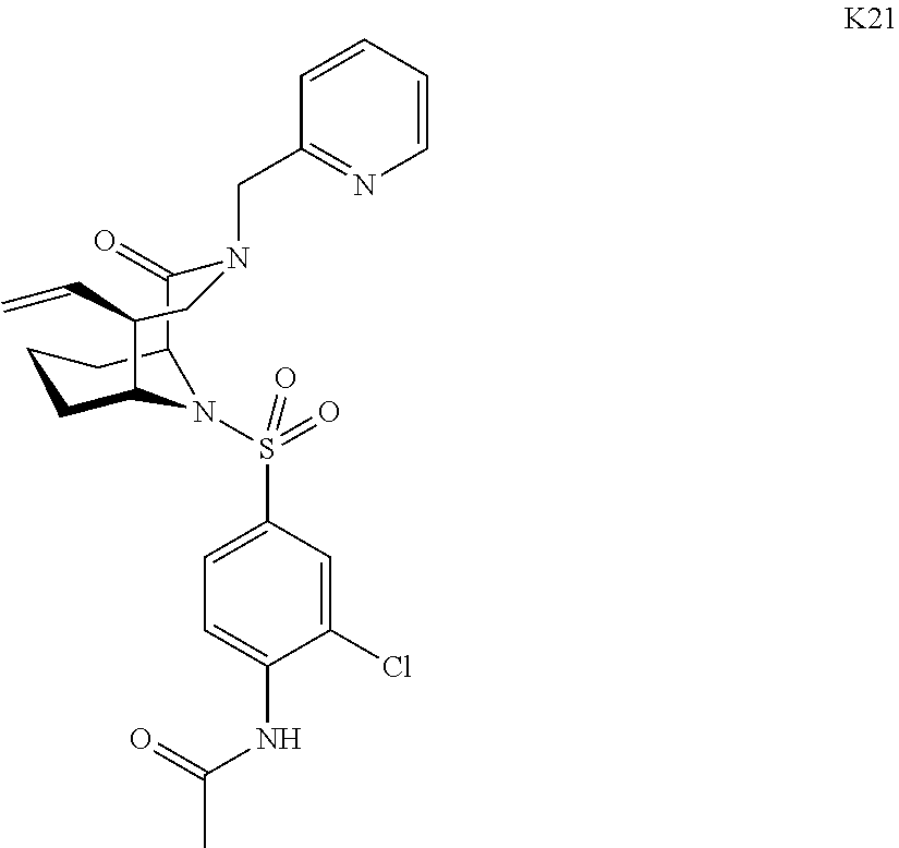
C1CC2N(S(C3=CC=C(NC(C)=O)C(Cl)=C3)(=O)=O)C(C1)C(=O)N(CC1=NC=CC=C1)CC2C=C
